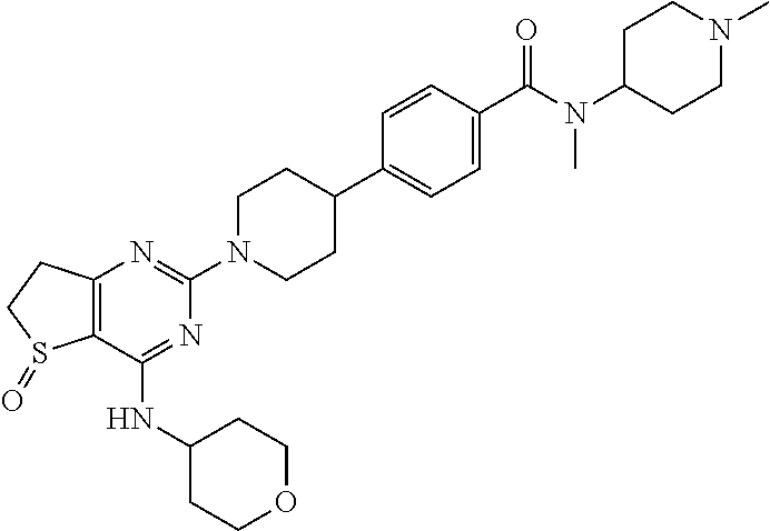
C12=C(C(NC3CCOCC3)=NC(N3CCC(C4=CC=C(C(N(C5CCN(C)CC5)C)=O)C=C4)CC3)=N1)S(=O)CC2
